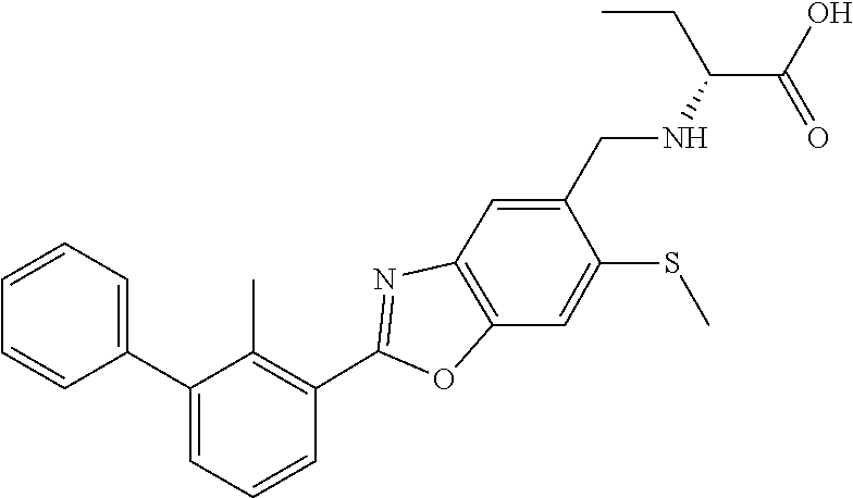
C12=C(OC(C3=C(C)C(C4=CC=CC=C4)=CC=C3)=N1)C=C(SC)C(CNC(C(O)=O)CC)=C2
